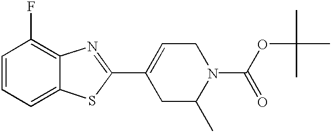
C1=CC=C2C(=C1F)N=C(C1=CCN(C(OC(C)(C)C)=O)C(C)C1)S2
